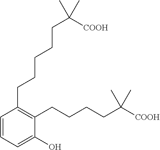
C1=CC(CCCCCC(C)(C)[COOH])=C(CCCCC(C)(C)[COOH])C(O)=C1
